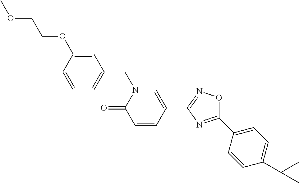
C1=CC(OCCOC)=CC(CN2C(=O)C=CC(C3=NOC(C4=CC=C(C(C)(C)C)C=C4)=N3)=C2)=C1
